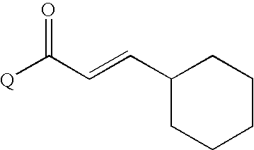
[Q]C(C=CC1CCCCC1)=O
